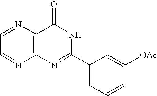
C12=C(N=CC=N1)C(=O)NC(C1=CC=CC([OAc])=C1)=N2
